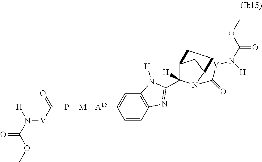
C1=CC2=C(C=C1[A15][M]PC([V]N([H])C(=O)OC)=O)N([H])C(C1([H])C3CC(CC3)N1C(=O)[V]N([H])C(=O)OC)=N2
